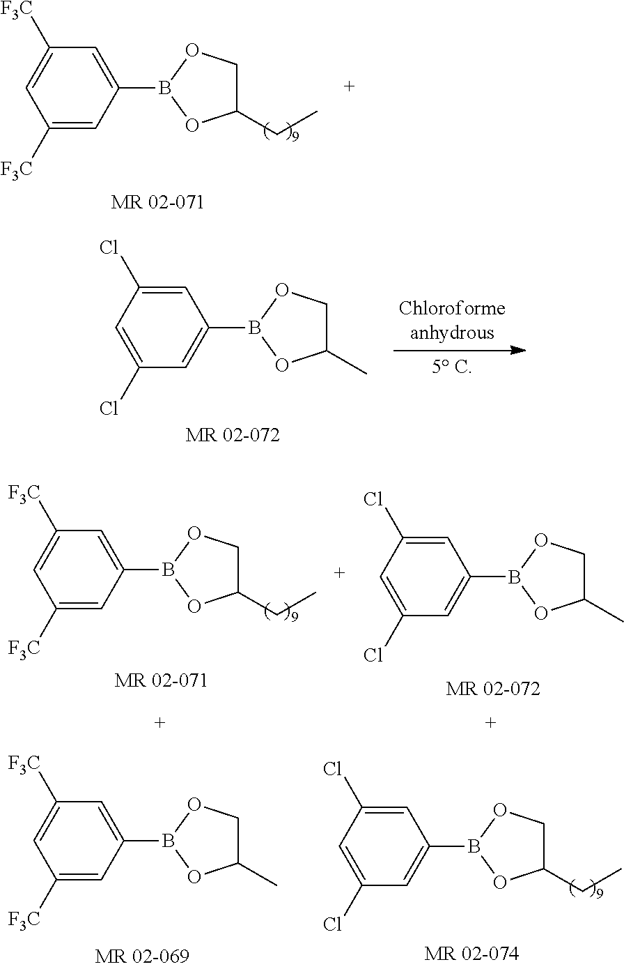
C1(CC)COB(C2=CC([F3C])=CC([F3C])=C2)O1.[MR 02-071].C1(C)COB(C2=CC(Cl)=CC(Cl)=C2)O1.C1(C)COB(C2=CC(Cl)=CC(Cl)=C2)O1.C1(CC)COB(C2=CC([F3C])=CC([F3C])=C2)O1.[MR 02-071].C1(C)COB(C2=CC([F3C])=CC([F3C])=C2)O1.C1(CC)COB(C2=CC(Cl)=CC(Cl)=C2)O1.[MR 02-074]
